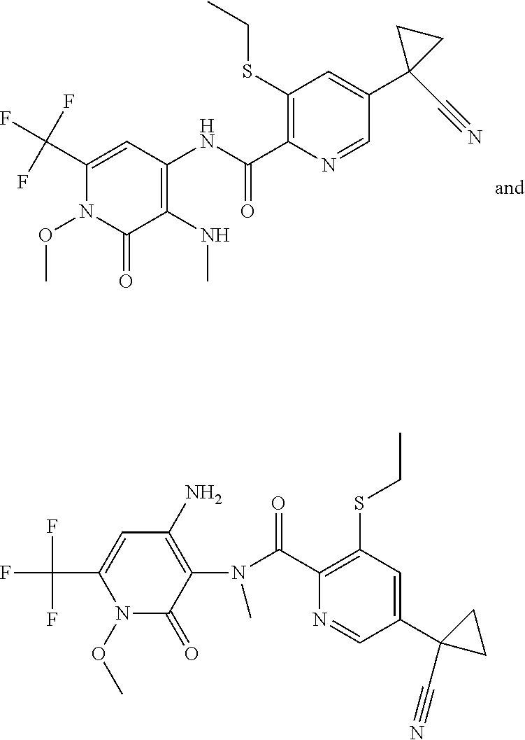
CCSC1=C(C(=O)NC2=C(NC)C(=O)N(OC)C(C(F)(F)F)=C2)N=CC(C2(C#N)CC2)=C1.C(N(C1=C(N)C=C(C(F)(F)F)N(OC)C1=O)C)(C1=C(SCC)C=C(C2(C#N)CC2)C=N1)=O
